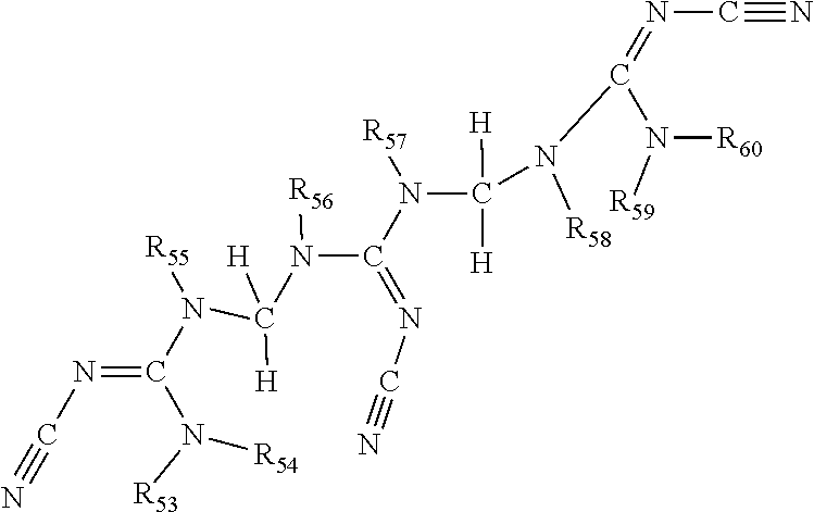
N(C(N([R54])[R53])=NC#N)(C([H])(N(C(=NC#N)N(C(N(C(=NC#N)N([R59])[R60])[R58])([H])[H])[R57])[R56])[H])[R55]
